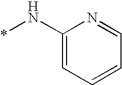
C1(N*)=CC=CC=N1
